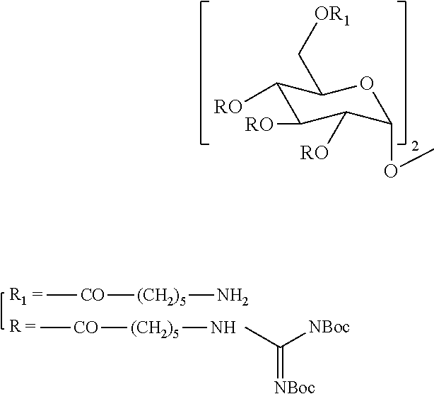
C1([RO])C([RO])C([RO])C(OC)OC1C[OR1].C[CO][(CH2)5]N.C[CO][(CH2)5]N.CC([NBoc])=[NBoc]
